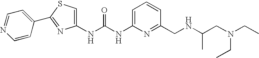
C1=C(NC(NC2=CSC(C3=CC=NC=C3)=N2)=O)N=C(CNC(CN(CC)CC)C)C=C1
